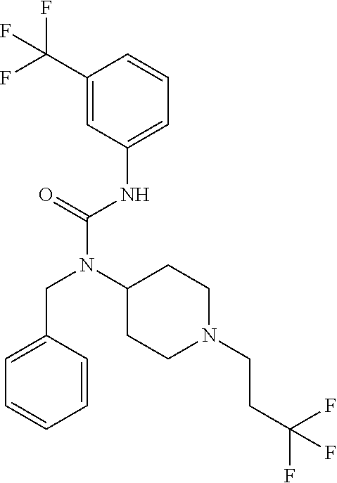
C1(C(F)(F)F)=CC(NC(N(C2CCN(CCC(F)(F)F)CC2)CC2=CC=CC=C2)=O)=CC=C1
